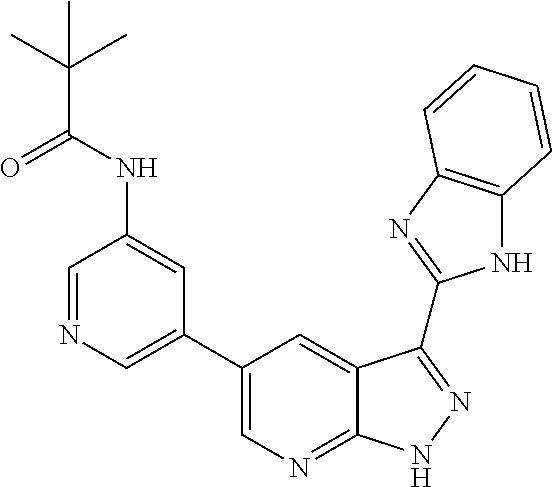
C1=NC=C(C2=CN=C3C(=C2)C(C2=NC4=C(N2)C=CC=C4)=NN3)C=C1NC(C(C)(C)C)=O
